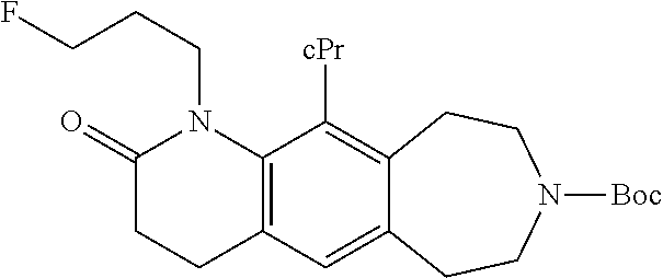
C12=C(N(CCCF)C(=O)CC1)C([cPr])=C1C(=C2)CCN([Boc])CC1
